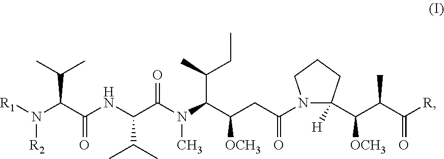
[R1]N(C(C(NC(C(N(C(C(CC(N1CCCC1(C(C(C([R])=O)C)[OCH3])[H])=O)[OCH3])C(C)CC)C)=O)C(C)C)=O)C(C)C)[R2]
